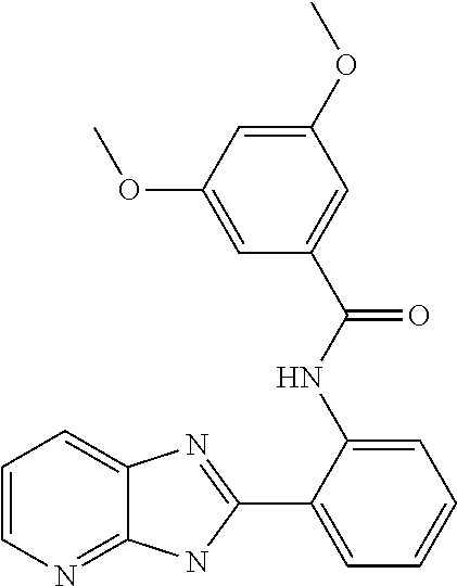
C1(C2=CC=CC=C2NC(C2=CC(OC)=CC(OC)=C2)=O)=NC2=CC=CN=C2N1
